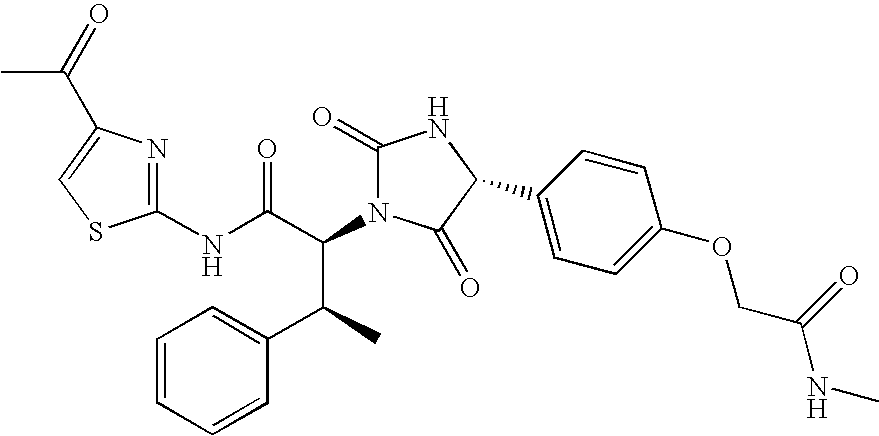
C1(NC(C(N2C(=O)NC(C3=CC=C(OCC(=O)NC)C=C3)C2=O)C(C2=CC=CC=C2)C)=O)=NC(C(=O)C)=CS1
